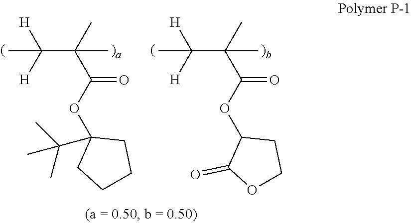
CC([H])([H])C(C)(C(OC1(C(C)(C)C)CCCC1)=O)C.CC([H])([H])C(C)(C(OC1C(=O)OCC1)=O)C
